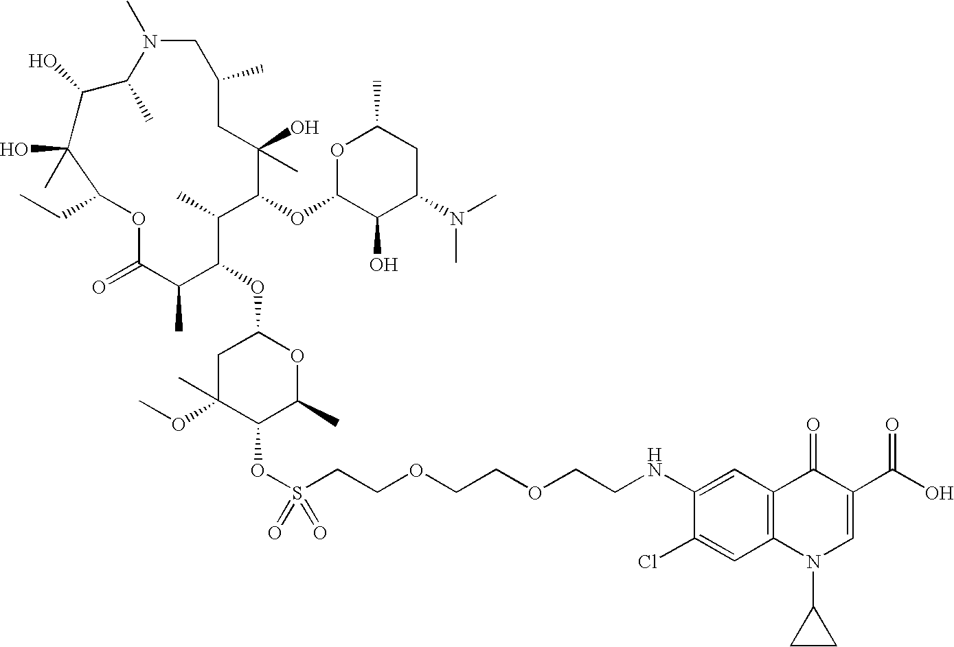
C1C(OC)(C)C(OS(CCOCCOCCNC2=CC3=C(C=C2Cl)N(C2CC2)C=C(C(O)=O)C3=O)(=O)=O)C(C)OC1OC1C(C)C(=O)OC(CC)C(O)(C)C(O)C(C)N(C)CC(C)CC(C)(O)C(OC2C(O)C(N(C)C)CC(C)O2)C1C
